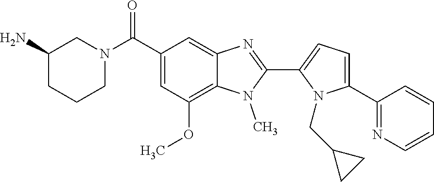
C1=C(C2=NC=CC=C2)N(CC2CC2)C(C2=NC3=CC(C(N4CCCC(N)C4)=O)=CC(OC)=C3N2C)=C1
